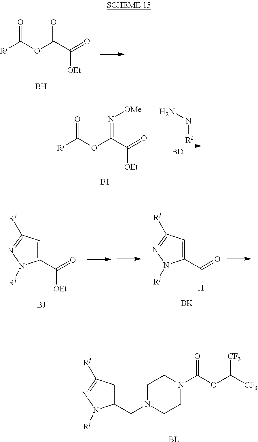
C1(CN2CCN(C(OC([CF3])[CF3])=O)CC2)=CC([Rj])=NN1[Ri].[BL].C(OC(C([OEt])=O)=O)(=O)[Rj].B.C(OC(C([OEt])=O)=N[OMe])(=O)[Rj].[BI].N([Ri])N.[BD].C1(C([OEt])=O)=CC([Rj])=NN1[Ri].C1(C([H])=O)=CC([Rj])=NN1[Ri].[BK]
